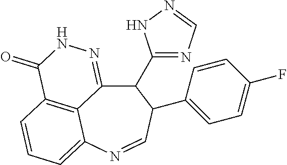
C12=C3C=CC=C1N=CC(C1=CC=C(F)C=C1)C(C1=NC=NN1)C2=NNC3=O
